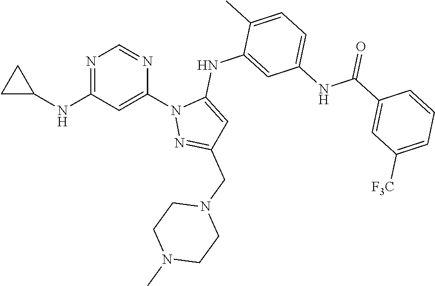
N1=C(NC2CC2)C=C(N2N=C(CN3CCN(C)CC3)C=C2NC2=CC(NC(C3=CC([F3C])=CC=C3)=O)=CC=C2C)N=C1
